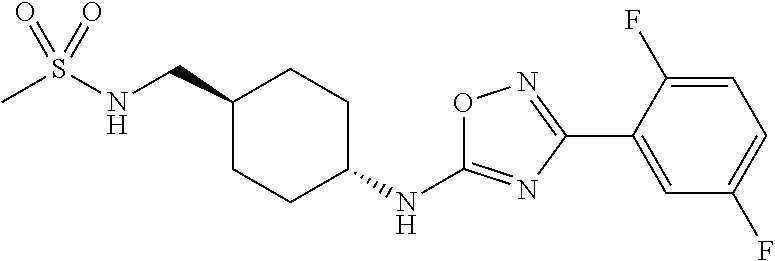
CS(NCC1CCC(NC2=NC(C3=CC(F)=CC=C3F)=NO2)CC1)(=O)=O
